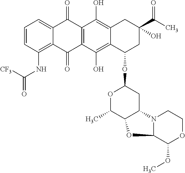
C1=CC(NC([CF3])=O)=C2C(=C1)C(=O)C1=C(C2=O)C(O)=C2C(=C1O)CC(C(C)=O)(O)CC2OC1OC(C)C2C(C1)N1C(C(OC)OCC1)O2
